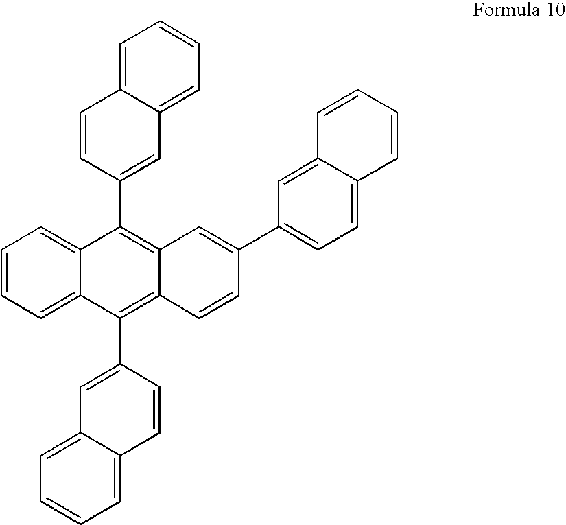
C1=CC=C2C(=C1)C(C1=CC3=CC=CC=C3C=C1)=C1C(=C2C2=CC3=CC=CC=C3C=C2)C=CC(C2=CC=C3C(=C2)C=CC=C3)=C1
